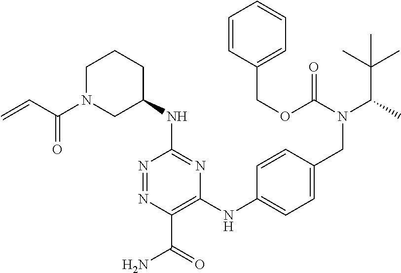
C1(NC2=NC(NC3=CC=C(CN(C(=O)OCC4=CC=CC=C4)C(C(C)(C)C)C)C=C3)=C(C(=O)N)N=N2)CCCN(C(=O)C=C)C1
